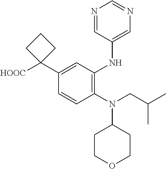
C1=CC(N(CC(C)C)C2CCOCC2)=C(NC2=CN=CN=C2)C=C1C1([HOOC])CCC1
